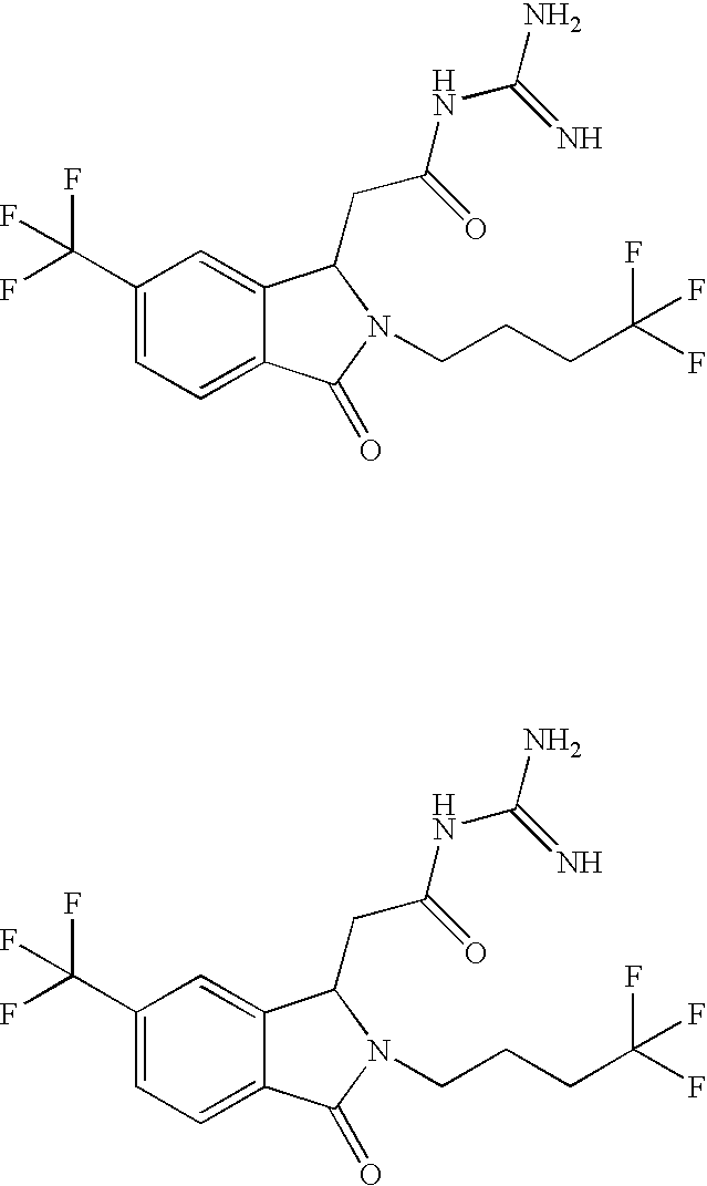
C1(C(F)(F)F)=CC=C2C(=C1)C(CC(=O)NC(N)=N)N(CCCC(F)(F)F)C2=O.C1(C(F)(F)F)=CC=C2C(=C1)C(CC(=O)NC(N)=N)N(CCCC(F)(F)F)C2=O
